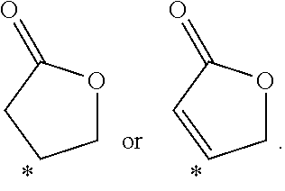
C1OC(=O)C=C1.C1OC(=O)CC1
